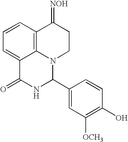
C1=CC2=C3C(=C1)C(=O)NC(C1=CC([OCH3])=C(O)C=C1)N3CCC2=[NOH]
